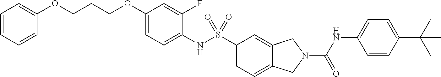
C1(OCCCOC2=CC=CC=C2)=CC=C(NS(C2=CC=C3C(=C2)CN(C(NC2=CC=C(C(C)(C)C)C=C2)=O)C3)(=O)=O)C(F)=C1
